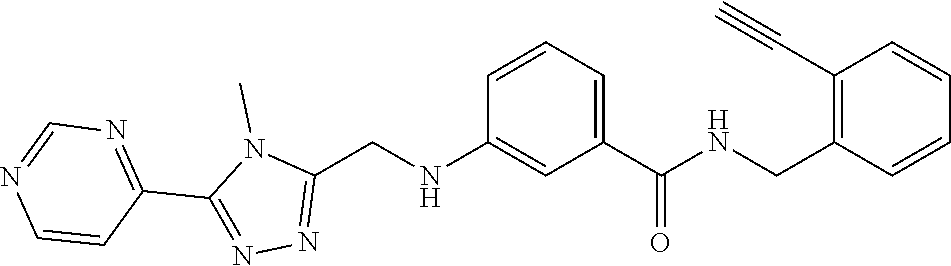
N1(C)C(CNC2=CC(C(NCC3=C(C#C)C=CC=C3)=O)=CC=C2)=NN=C1C1=NC=NC=C1
